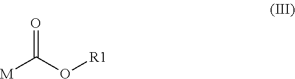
[M]C(O[R1])=O
